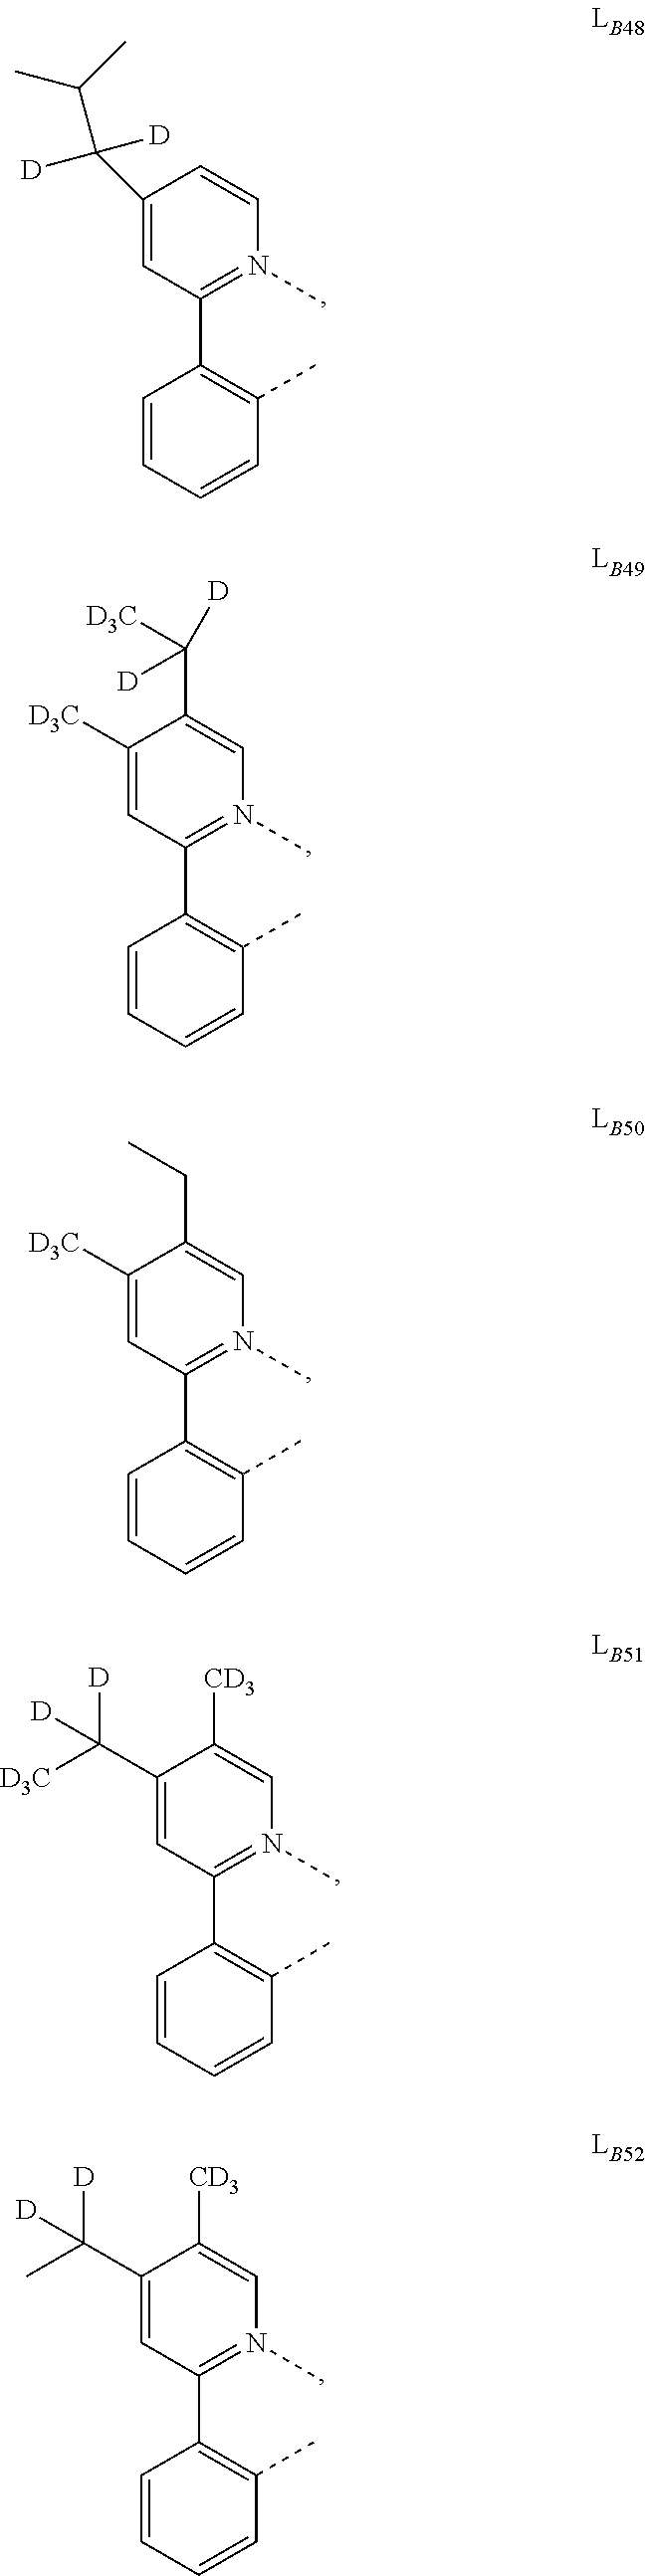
C1(C([D])([D])C(C)C)=CC(C2=C(C)C=CC=C2)=N(C)C=C1.C1([D3C])=CC(C2=C(C)C=CC=C2)=N(C)C=C1C([D])([D])[D3C].C1([D3C])=CC(C2=C(C)C=CC=C2)=N(C)C=C1CC.C1(C([D3C])([D])[D])=CC(C2=C(C)C=CC=C2)=N(C)C=C1[CD3].C1(C(C)([D])[D])=CC(C2=C(C)C=CC=C2)=N(C)C=C1[CD3]
